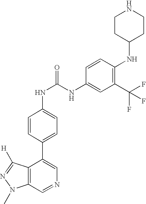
N(C(NC1=CC=C(C2=CN=CC3=C2C([H])=NN3C)C=C1)=O)C1=CC(C(F)(F)F)=C(NC2CCNCC2)C=C1
